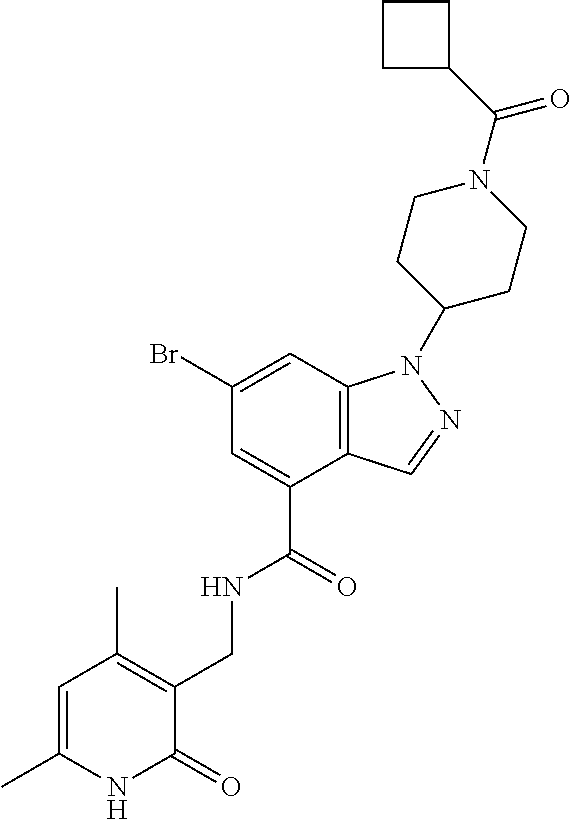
C12=C(C=C(Br)C=C1C(=O)NCC1=C(C)C=C(C)NC1=O)N(C1CCN(C(C3CCC3)=O)CC1)N=C2
